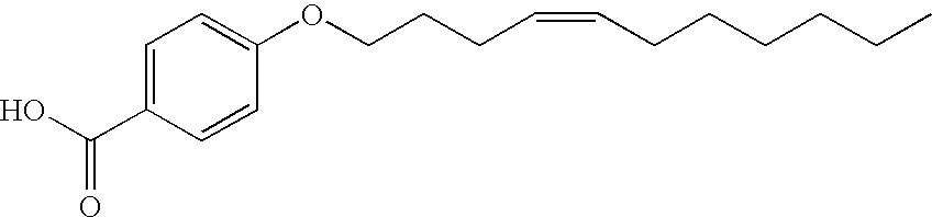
C1=C(C(O)=O)C=CC(OCCCC=CCCCCCC)=C1
